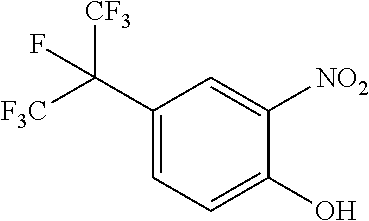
C1(C([F3C])([CF3])F)=CC=C(O)C([NO2])=C1
